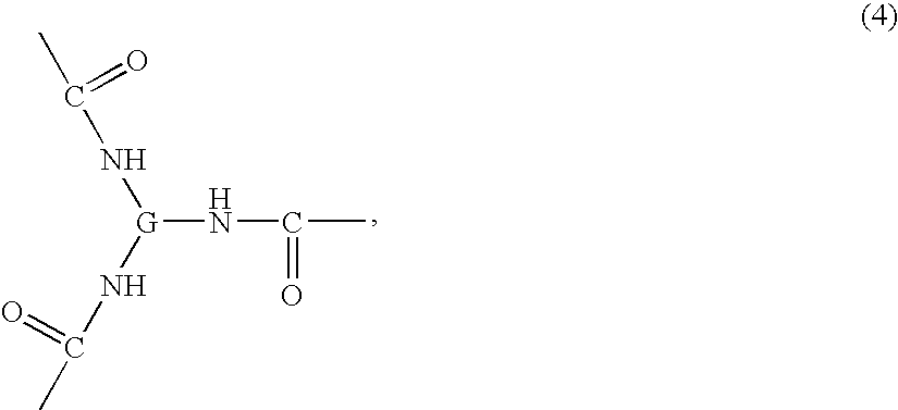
[G](NC(C)=O)(NC(C)=O)NC(=O)C
